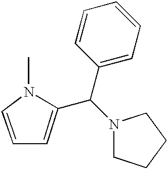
C1=CC=C(C(C2=CC=CC=C2)N2CCCC2)N1C
